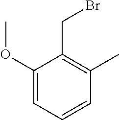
C1(OC)=CC=CC(C)=C1CBr
